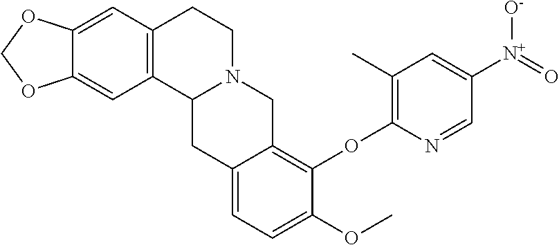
C12=CC3=C(C=C1OCO2)CCN1C3CC2=CC=C(OC)C(OC3=C(C)C=C([N+](=O)[O-])C=N3)=C2C1
